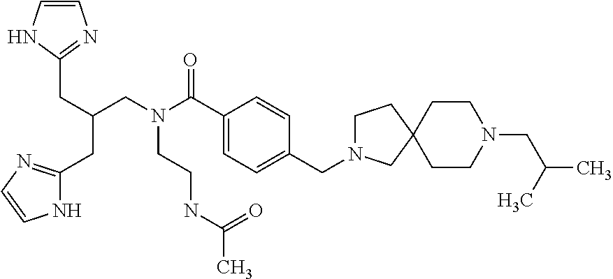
C1=CNC(CC(CC2=NC=CN2)CN(C(C2=CC=C(CN3CCC4(C3)CCN(CC(C)C)CC4)C=C2)=O)CCNC(C)=O)=N1
